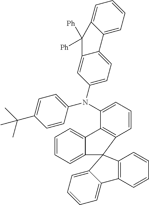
C1=CC=C2C(=C1)C1=C(C=CC=C1N(C1=CC=C(C(C)(C)C)C=C1)C1=CC=C3C(=C1)C([Ph])([Ph])C1=CC=CC=C31)C21C2=C(C=CC=C2)C2=CC=CC=C21
